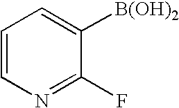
C1=CN=C(F)C([B(OH)2])=C1
